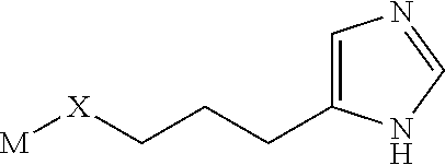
[M][X]CCCC1=CN=CN1
